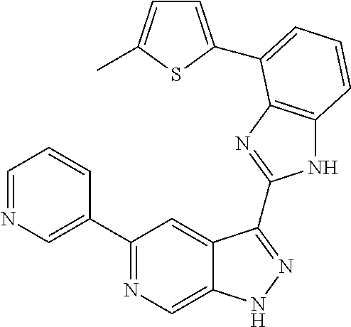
C1=NC=C(C2=NC=C3C(=C2)C(C2=NC4=C(N2)C=CC=C4C2=CC=C(C)S2)=NN3)C=C1
